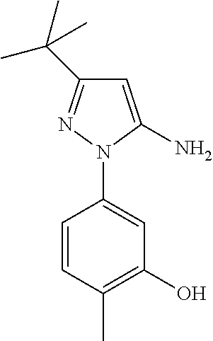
C1=CC(C)=C(O)C=C1N1N=C(C(C)(C)C)C=C1N
